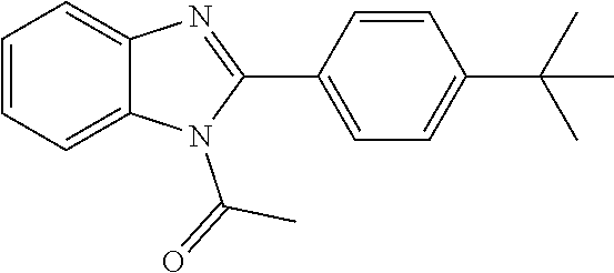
C1(C2=CC=C(C(C)(C)C)C=C2)=NC2=CC=CC=C2N1C(=O)C
